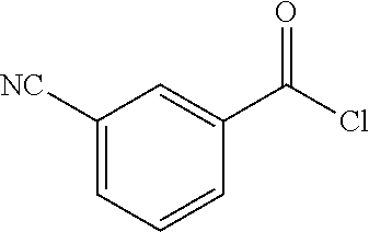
C1([NC])=CC=CC(C(Cl)=O)=C1
